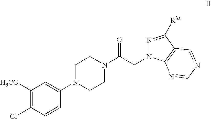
C1([H3CO])=C(Cl)C=CC(N2CCN(C(CN3N=C([R3a])C4=C3N=CN=C4)=O)CC2)=C1
